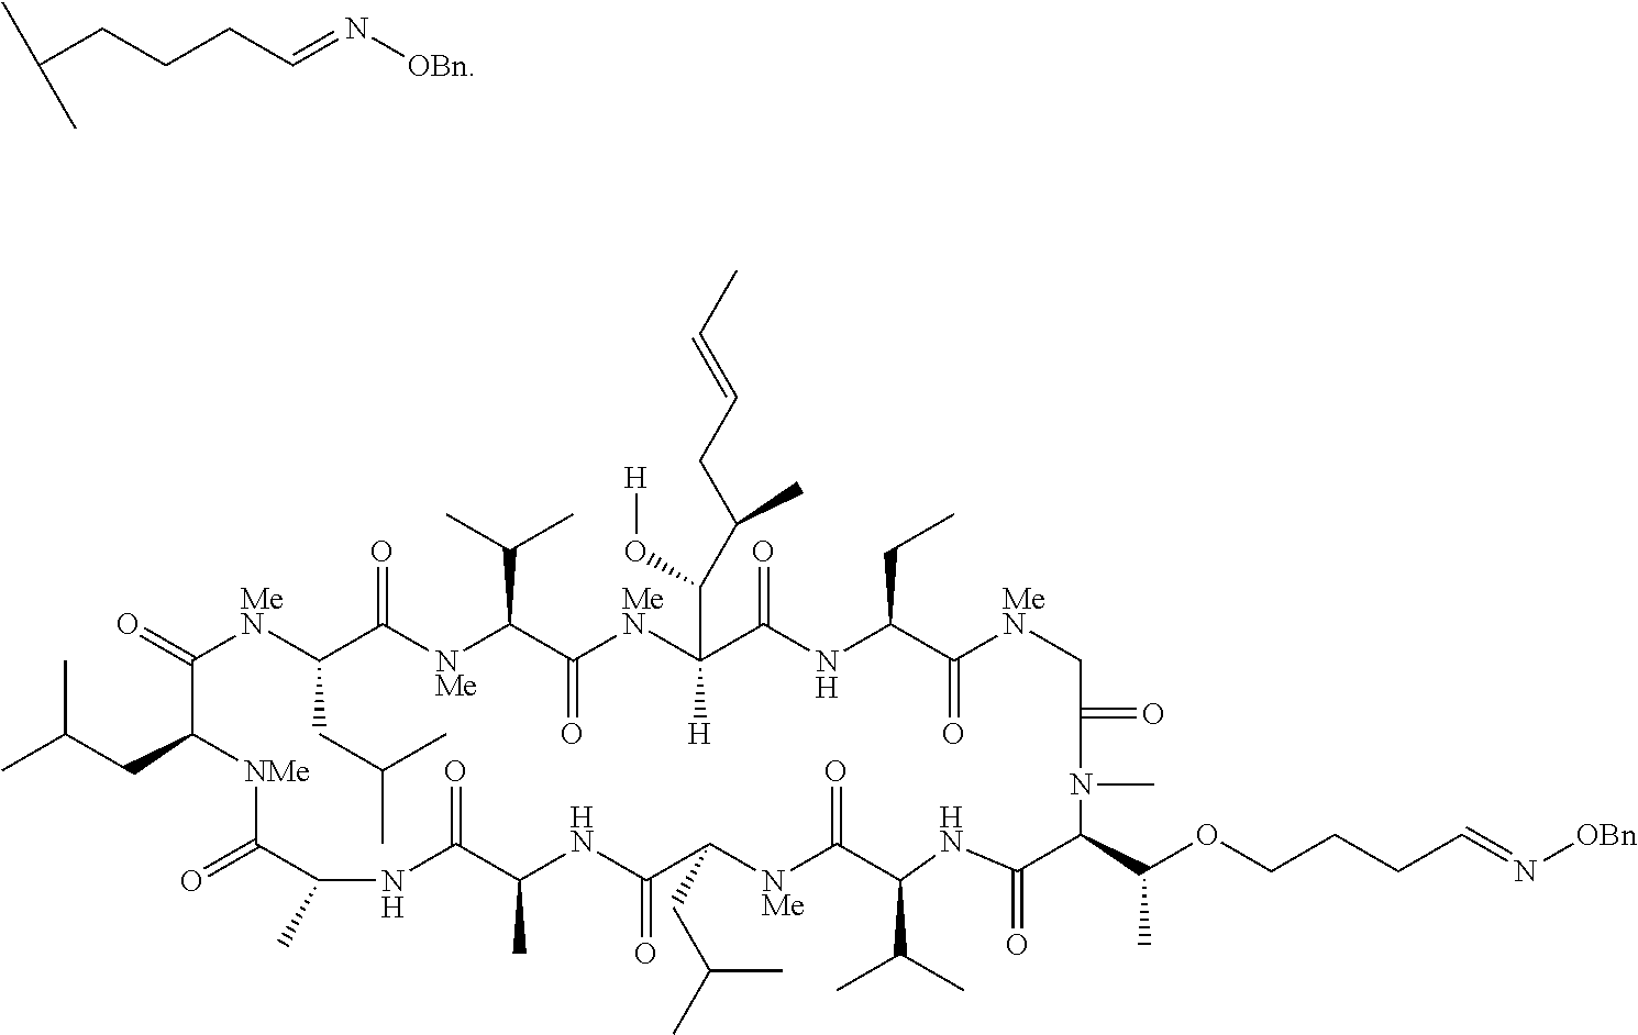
CC(CC1[NMe]C(=O)C(C)NC(=O)C(C)NC(=O)C(CC(C)C)[NMe]C(=O)C(C(C)C)NC(=O)C(C(C)OCCCC=N[OBn])N(C)C(=O)C[MeN]C(=O)C(CC)NC(=O)C([H])(C(C(CC=CC)C)O[H])[MeN]C(=O)C(C(C)C)[NMe]C(=O)C(CC(C)C)[MeN]C1=O)C.C(CCCC=N[OBn])(C)C
